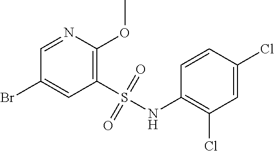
C1(S(=O)(=O)NC2=C(Cl)C=C(Cl)C=C2)=C(OC)N=CC(Br)=C1
